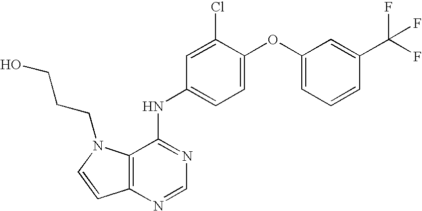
C12=C(N(CCCO)C=C1)C(NC1=CC=C(OC3=CC=CC(C(F)(F)F)=C3)C(Cl)=C1)=NC=N2
